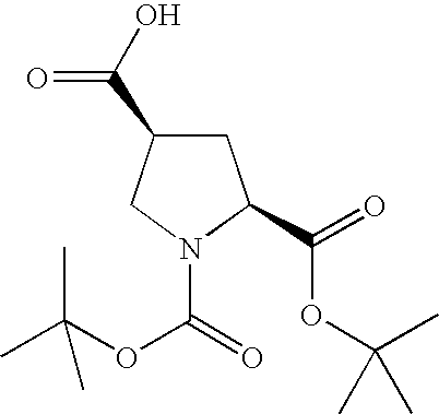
C1C(C(=O)O)CN(C(=O)OC(C)(C)C)C1C(=O)OC(C)(C)C
